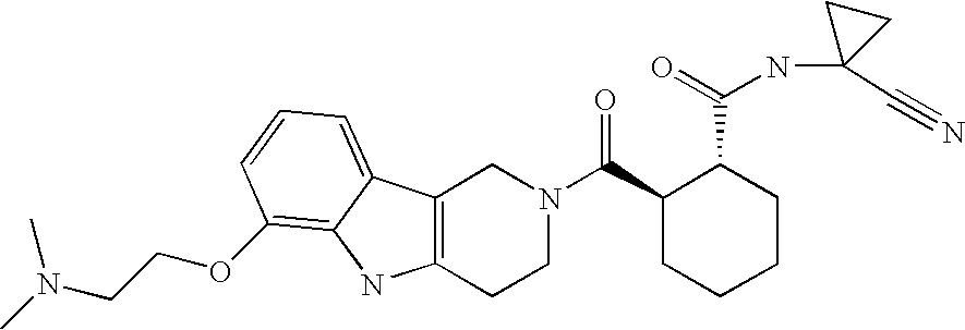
C12=C(CCN(C(C3CCCCC3C(=O)NC3(C#N)CC3)=O)C1)NC1=C(OCCN(C)C)C=CC=C21
